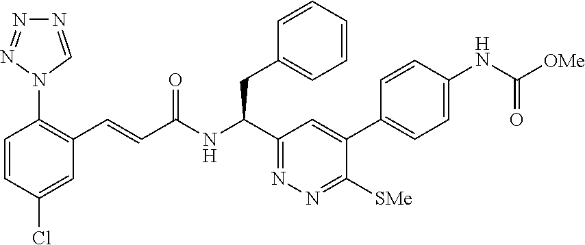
C1=C(Cl)C=CC(N2C=NN=N2)=C1C=CC(NC(C1=NN=C([SMe])C(C2=CC=C(NC([OMe])=O)C=C2)=C1)CC1=CC=CC=C1)=O
